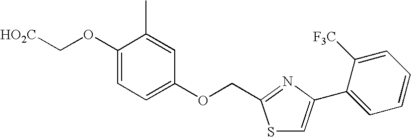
[HO2C]COC1=CC=C(OCC2=NC(C3=CC=CC=C3[F3C])=CS2)C=C1C
